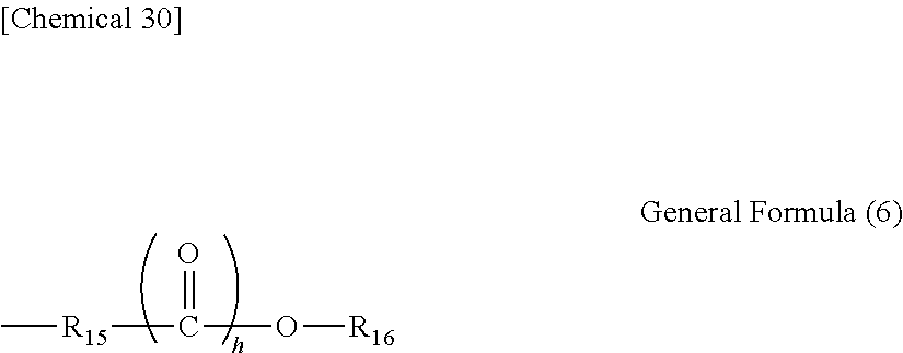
C[R15]C(O[R16])=O
